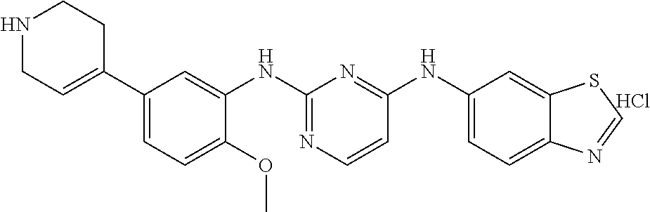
C1(C2=CCNCC2)=CC=C(OC)C(NC2=NC=CC(NC3=CC=C4C(=C3)SC=N4)=N2)=C1.Cl
